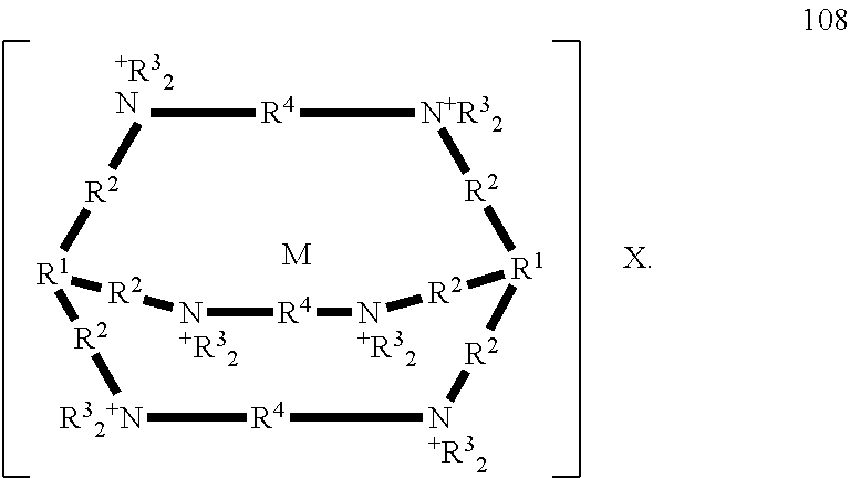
[+R32N]1[R4][N+R32][R2][R1]2[R2][N+R32][R4][R32+N][R2][R1]([R2]1)[R2][N+R32][R4][N+R32][R2]2.[M]
